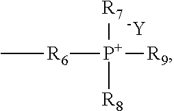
[-Y].[R6]([P+]([R9])([R7])[R8])C
